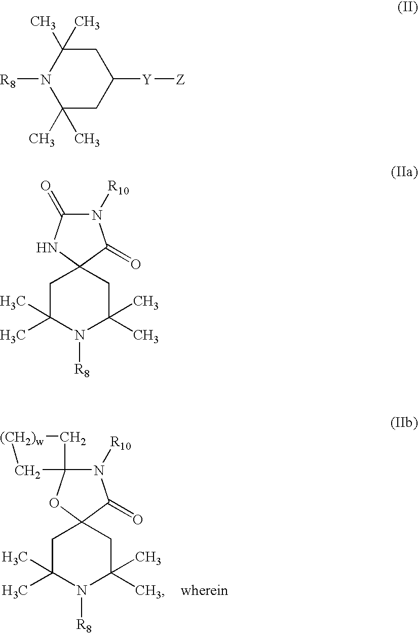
N1([R10])C2(OC3(C1=O)CC(C)(C)N([R8])C(C)(C)C3)C[(CH2)w]C2.C1(C)(C)CC([Y][Z])CC(C)(C)N1[R8].N1([R10])C(=O)NC2(C1=O)CC(C)(C)N([R8])C(C)(C)C2
